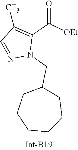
N1=CC([CF3])=C(C(=O)[OEt])N1CC1CCCCCC1
